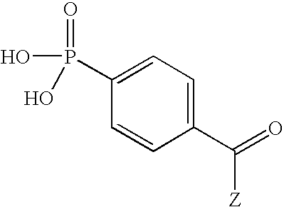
OP(=O)(O)C1=CC=C(C(=O)[Z])C=C1
